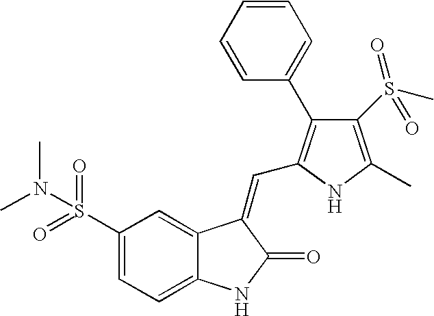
C1(S(=O)(=O)N(C)C)=CC=C2C(=C1)C(=CC1=C(C3=CC=CC=C3)C(S(C)(=O)=O)=C(C)N1)C(=O)N2
